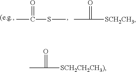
CC(=O)SC.CC(=O)[SCH2CH3].CC(=O)[SCH2CH2CH3)]
